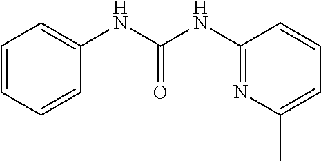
C1=CC=CC(NC(NC2=NC(C)=CC=C2)=O)=C1
